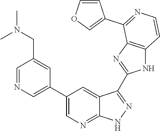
C1=NC=C(C2=CN=C3C(=C2)C(C2=NC4=C(N2)C=CN=C4C2=COC=C2)=NN3)C=C1CN(C)C
